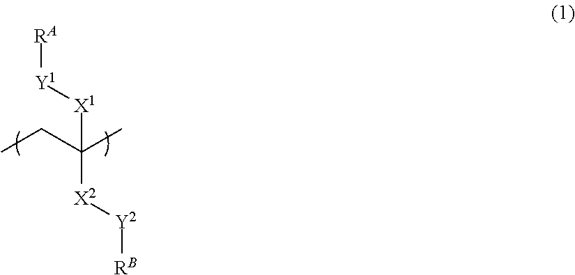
[RA][Y1][X1]C([X2][Y2][RB])(C)CC
